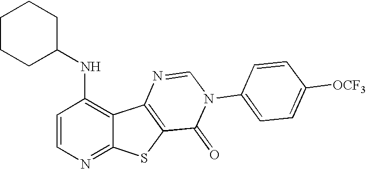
C1=CN=C2C(=C1NC1CCCCC1)C1=C(S2)C(=O)N(C2=CC=C([OCF3])C=C2)C=N1
